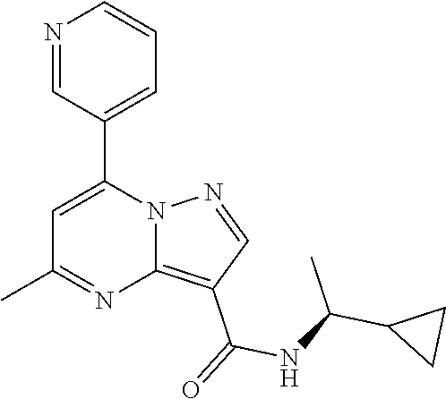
C12=C(C(=O)NC(C3CC3)C)C=NN1C(C1=CC=CN=C1)=CC(C)=N2
